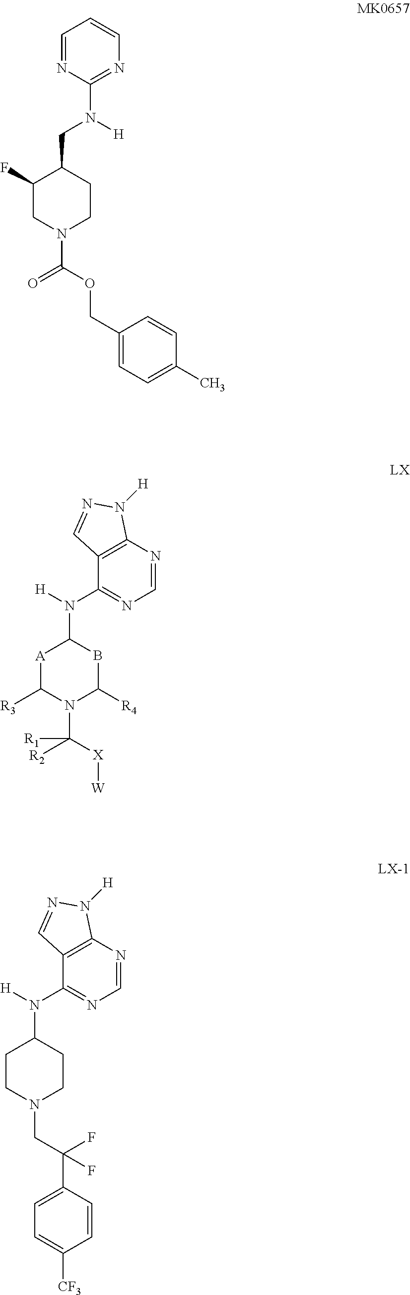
C1(F)CN(C(=O)OCC2=CC=C(C)C=C2)CCC1CN(C1=NC=CC=N1)[H].[A]1C([R3])N(C([R2])([X][W])[R1])C([R4])BC1N(C1=NC=NC2=C1C=NN2[H])[H].C1CN(CC(C2=CC=C([CF3])C=C2)(F)F)CCC1N(C1=NC=NC2=C1C=NN2[H])[H]
